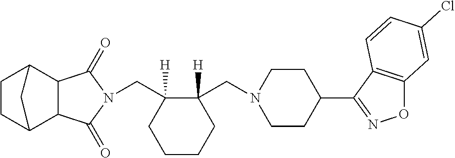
C(C1([H])C(CN2CCC(C3=NOC4=C3C=CC(Cl)=C4)CC2)([H])CCCC1)N1C(=O)C2C3CCC(C2C1=O)C3
